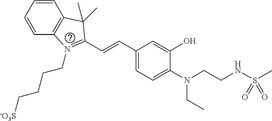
C12=C(C=CC=C1)C(C)(C)C(C=CC1=CC=C(N(CCNS(C)(=O)=O)CC)C(O)=C1)=N2CCCC[-O3S]
